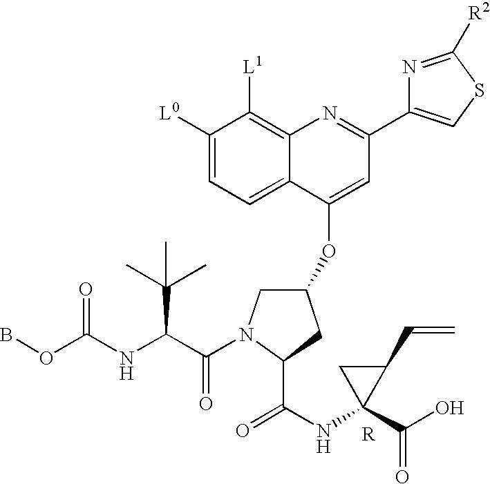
N1=C([R2])SC=C1C1=NC2=C([L1])C([L0])=CC=C2C(OC2CN(C(C(NC(OB)=O)C(C)(C)C)=O)C(C(=O)NC3(C(=O)O)C(C=C)C3)C2)=C1
